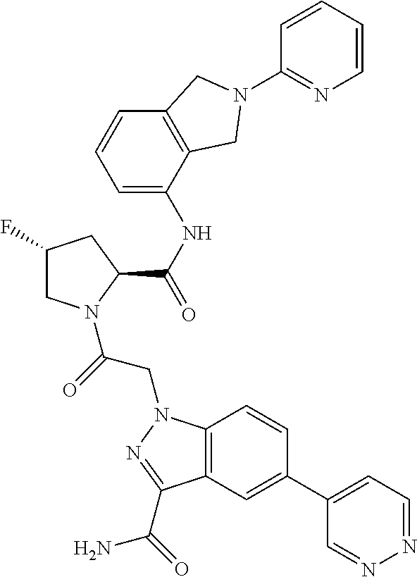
C12=C(C=C(C3=CC=NN=C3)C=C1)C(C(=O)N)=NN2CC(=O)N1CC(F)CC1C(NC1=CC=CC2=C1CN(C1=NC=CC=C1)C2)=O
